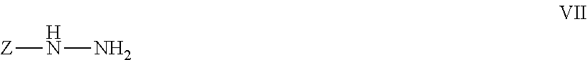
[Z]NN
